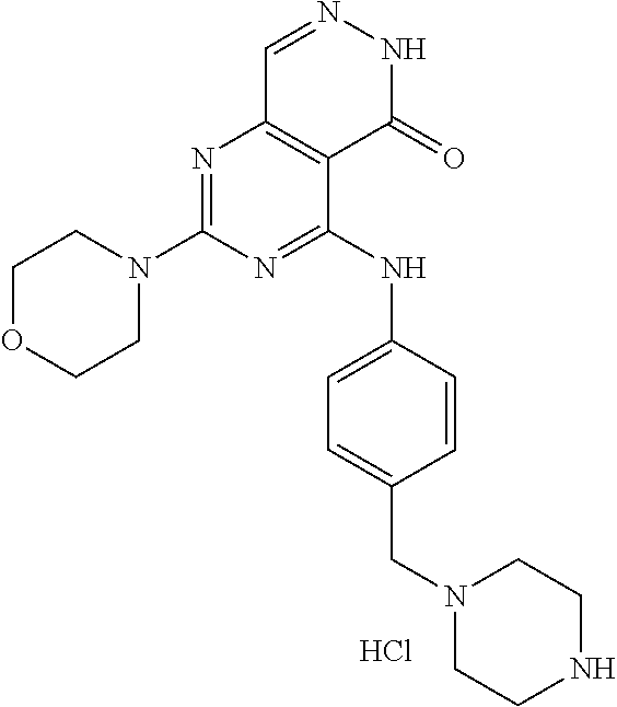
N1(C2=NC3=C(C(NC4=CC=C(CN5CCNCC5)C=C4)=N2)C(=O)NN=C3)CCOCC1.Cl
